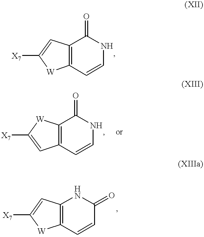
C1([X7])=CC2=C([W]1)C=CNC2=O.C1([X7])=CC2=C([W]1)C(=O)NC=C2.C1([X7])=CC2=C([W]1)C=CC(=O)N2
